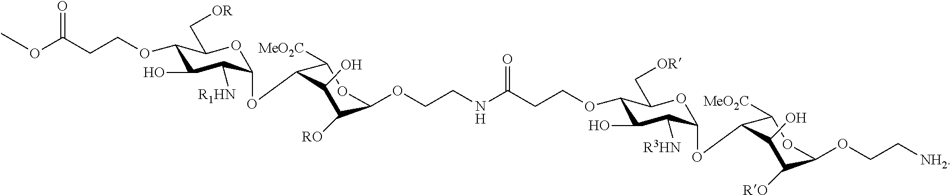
O1C(OC2C([MeO2C])OC(OCCNC(CCOC3C(O)C([R3HN])C(OC4C([MeO2C])OC(OCC[NH2])C([RO])C4O)OC3C[OR])=O)C([RO])C2O)C([R1HN])C(O)C(OCCC(OC)=O)C1C[OR]
